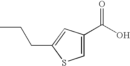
C1=C(C(=O)O)C=C(CCC)S1
